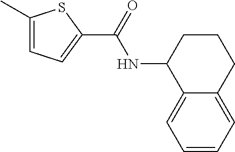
C1(C)=CC=C(C(=O)NC2C3=CC=CC=C3CCC2)S1
